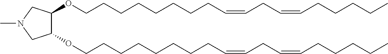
C(CCCCCC=CCC=CCCCCC)CCOC1C(OCCCCCCCCC=CCC=CCCCCC)CN(C)C1
